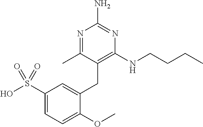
C1(NCCCC)=C(CC2=CC(S(O)(=O)=O)=CC=C2OC)C(C)=NC(N)=N1
